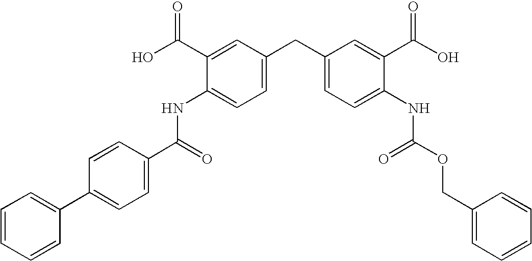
C1=CC=CC(C2=CC=C(C(=O)NC3=CC=C(CC4=CC=C(NC(OCC5=CC=CC=C5)=O)C(C(O)=O)=C4)C=C3C(O)=O)C=C2)=C1
